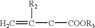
C=C(C[COOR3])[R2]
